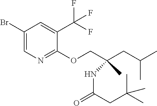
BrC1=CN=C(OCC(CC(C)C)(C)NC(=O)CC(C)(C)C)C(C(F)(F)F)=C1
